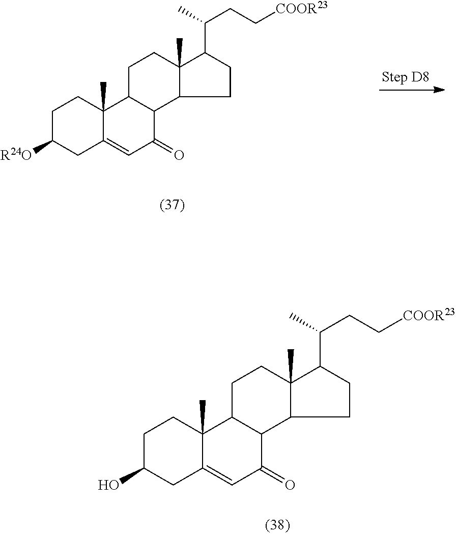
C1C([R24O])CC2=CC(=O)C3C(C2(C)C1)CCC1(C)C3CCC1C(CC[COOR23])C.C1C(O)CC2=CC(=O)C3C(C2(C)C1)CCC1(C)C3CCC1C(CC[COOR23])C
